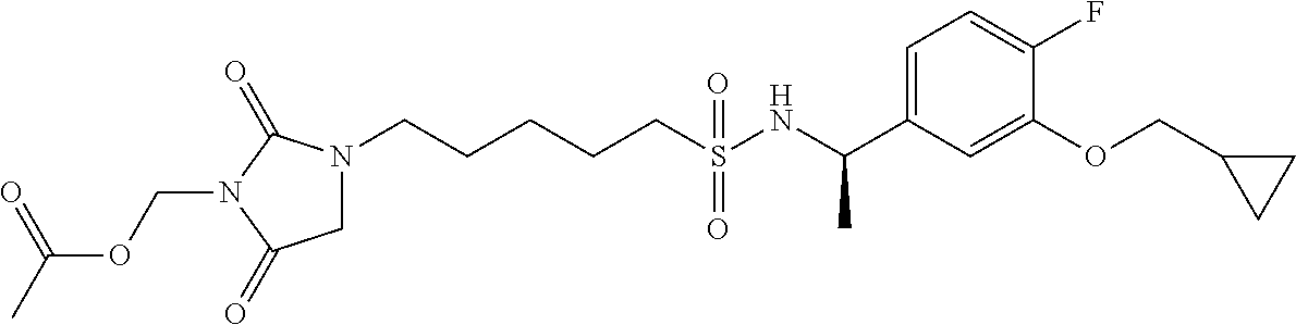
N1(CCCCCS(NC(C2=CC=C(F)C(OCC3CC3)=C2)C)(=O)=O)CC(=O)N(COC(C)=O)C1=O
